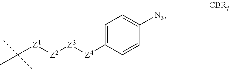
C([Z1][Z2][Z3][Z4]C1=CC=C([N3])C=C1)(C)(C)C
